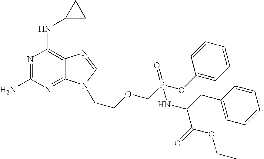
N1=C(N)N=C2C(=C1NC1CC1)N=CN2CCOCP(OC1=CC=CC=C1)(=O)NC(C(=O)OCC)CC1=CC=CC=C1
